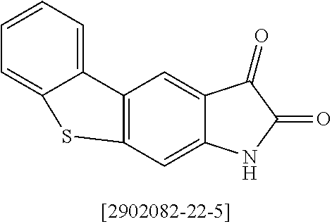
C1=CC=C2C(=C1)C1=C(C=C3C(=C1)C(=O)C(=O)N3)S2
